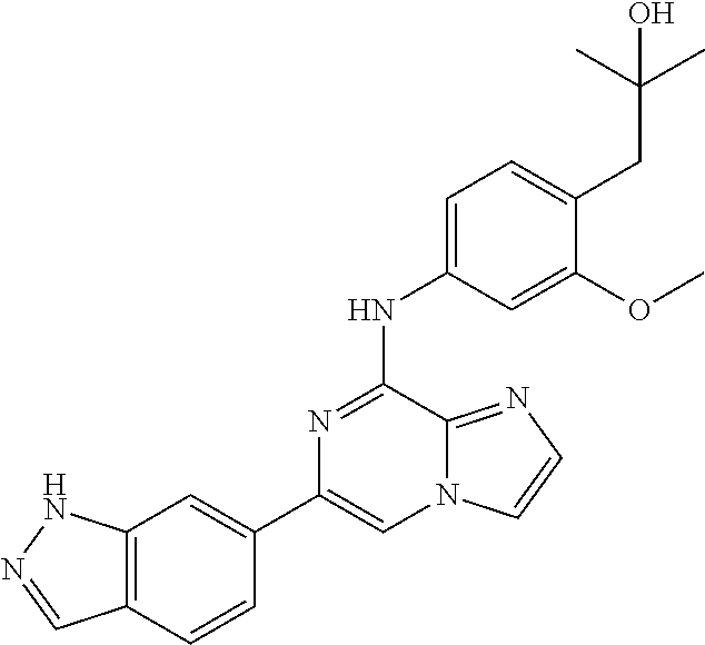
C1(C2=CC3=C(C=C2)C=NN3)=CN2C(=NC=C2)C(NC2=CC=C(CC(C)(C)O)C(OC)=C2)=N1
